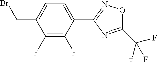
C1(F)=C(F)C(C2=NOC(C(F)(F)F)=N2)=CC=C1CBr
